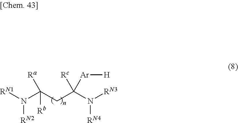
[RN1]N(C(CC(N([RN3])[RN4])([Rc])[Ar][H])([Rb])[Ra])[RN2]
